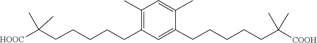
C1=C(C)C(CCCCCC(C)(C)[COOH])=CC(CCCCCC(C)(C)[HOOC])=C1C
